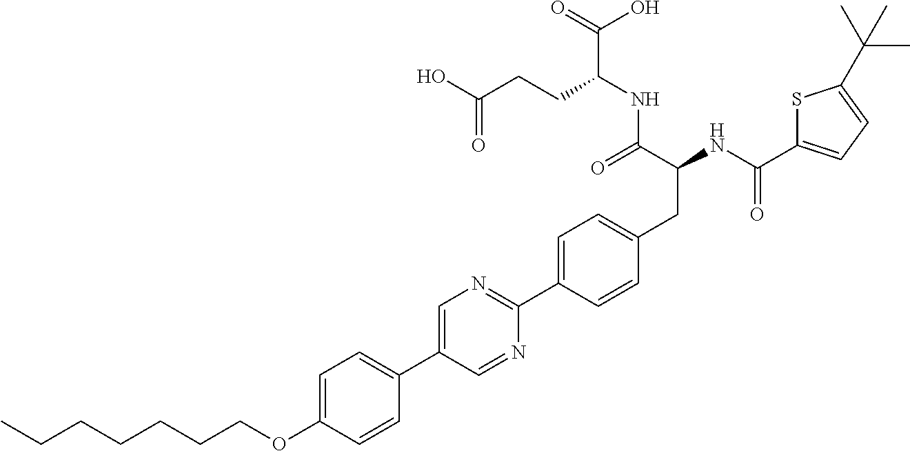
CCCCCCCOC1=CC=C(C2=CN=C(C3=CC=C(CC(NC(=O)C4=CC=C(C(C)(C)C)S4)C(=O)NC(C(O)=O)CCC(O)=O)C=C3)N=C2)C=C1
